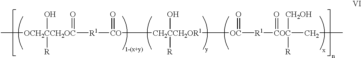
[CO]([CH2CCH2OR1]([OC]([R1][COC](CC)(=O)([R])[CH2OH])=O)([R])O)([R1][OCH2CCH2OC](=O)(C)([R])O)=O
